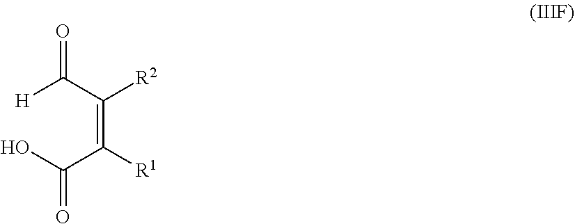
C(C(=C(C([H])=O)[R2])[R1])(=O)O
